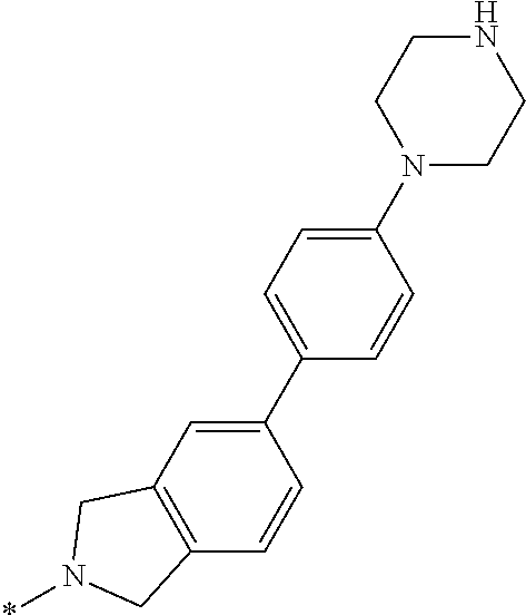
C1(C2=CC=C(N3CCNCC3)C=C2)=CC2=C(C=C1)CN(*)C2
